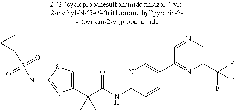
C1(C(C(NC2=NC=C(C3=NC(C(F)(F)F)=CN=C3)C=C2)=O)(C)C)=CSC(NS(C2CC2)(=O)=O)=N1
